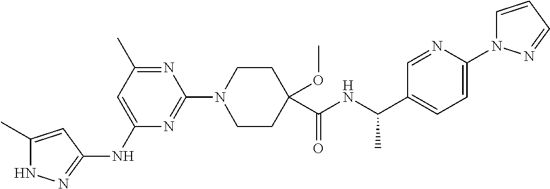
N1C(C)=CC(NC2=CC(C)=NC(N3CCC(C(NC(C4=CC=C(N5C=CC=N5)N=C4)C)=O)(OC)CC3)=N2)=N1
